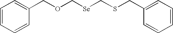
C1=CC=CC(COC[Se]CSCC2=CC=CC=C2)=C1
